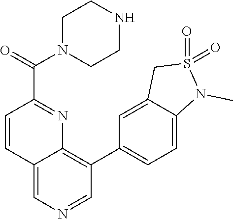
C12=CN=CC(C3=CC=C4C(=C3)CS(=O)(=O)N4C)=C1N=C(C(N1CCNCC1)=O)C=C2
